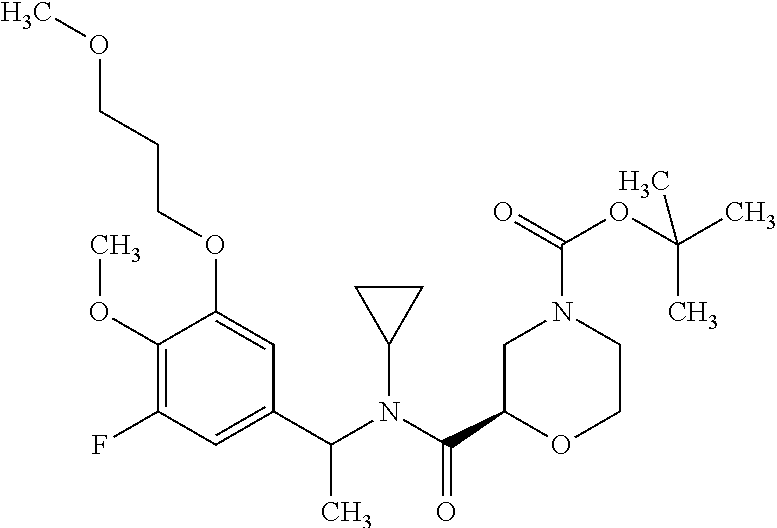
C1(C(N(C(C2OCCN(C(OC(C)(C)C)=O)C2)=O)C2CC2)C)=CC(F)=C(OC)C(OCCCOC)=C1
